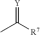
CC([R7])=[Y]
